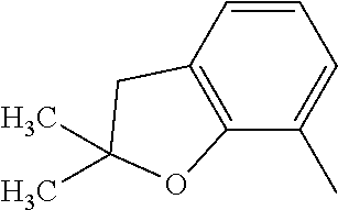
C1=CC2=C(C(C)=C1)OC(C)(C)C2
